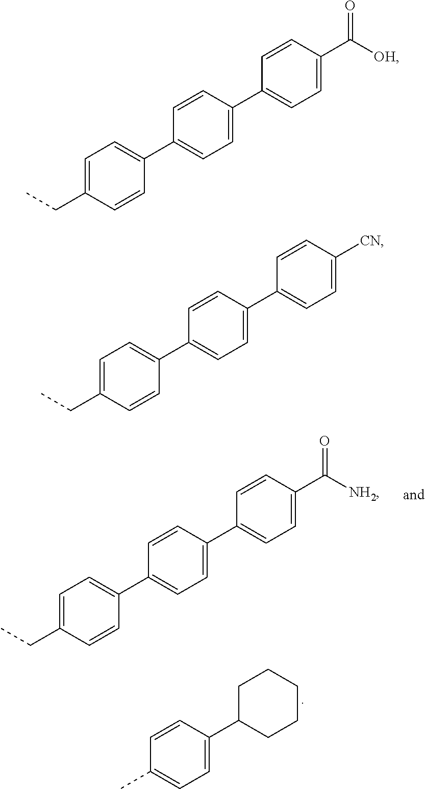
C1=C(CC)C=CC(C2=CC=C(C3=CC=C(C([NH2])=O)C=C3)C=C2)=C1.C1(C)=CC=C(C2CCCCC2)C=C1.C1=C(CC)C=CC(C2=CC=C(C3=CC=C(C([OH])=O)C=C3)C=C2)=C1.C1=C(CC)C=CC(C2=CC=C(C3=CC=C([CN])C=C3)C=C2)=C1
